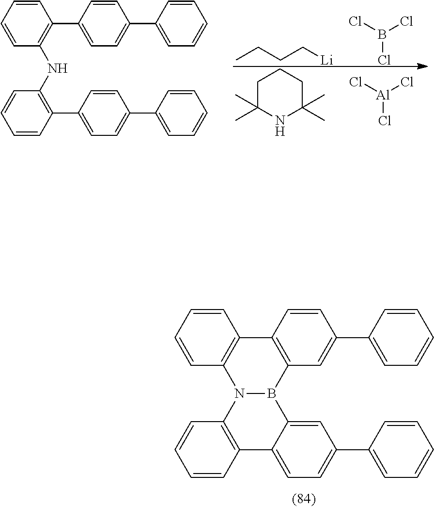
C1=CC=CC2=C1N1C3=C(C=CC=C3)C3=CC=C(C4=CC=CC=C4)C=C3B1C1=C2C=CC(C2=CC=CC=C2)=C1.C1C(C)(C)NC(C)(C)CC1.Cl[Al](Cl)Cl.CCCC[Li].ClB(Cl)Cl.C1=CC=CC(C2=CC=C(C3=CC=CC=C3)C=C2)=C1NC1=C(C2=CC=C(C3=CC=CC=C3)C=C2)C=CC=C1
